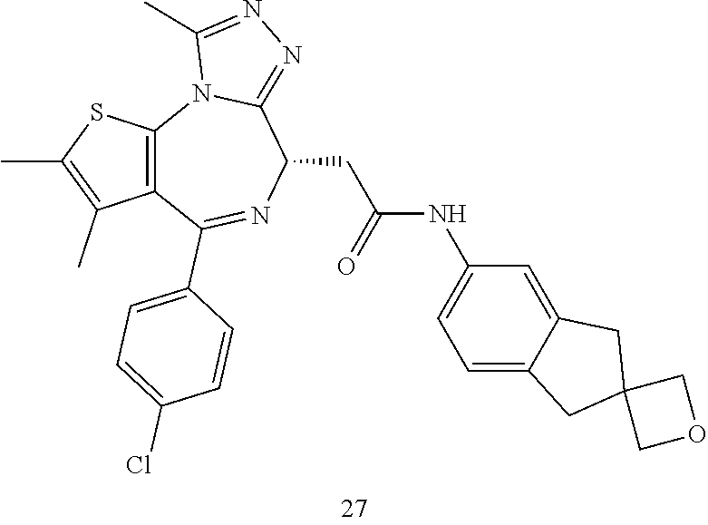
C12=C(C(C)=C(C)S1)C(C1=CC=C(Cl)C=C1)=NC(CC(NC1=CC=C3C(=C1)CC1(C3)COC1)=O)C1=NN=C(C)N21
